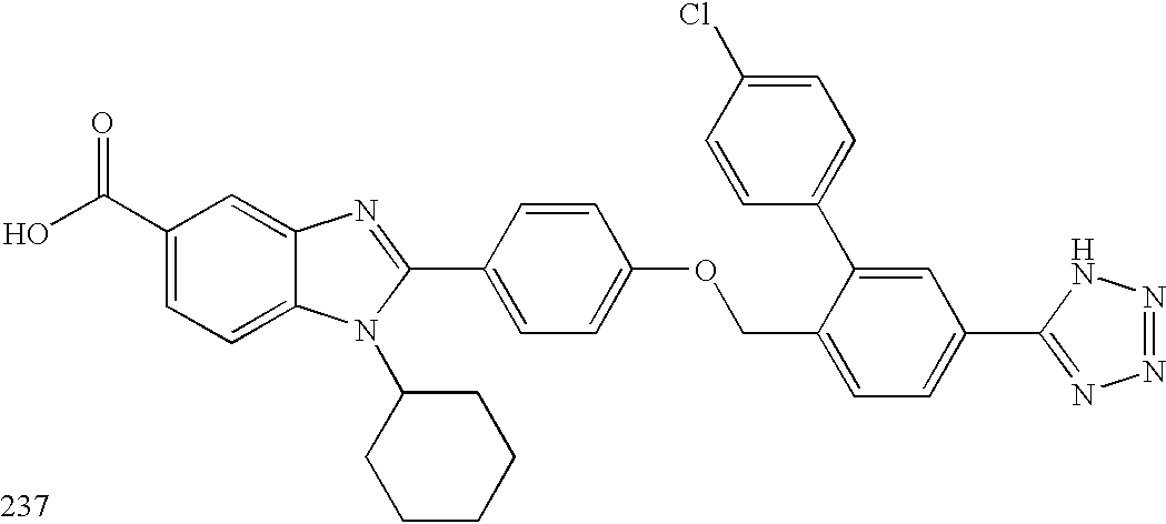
OC(C1=CC=C2C(=C1)N=C(C1=CC=C(OCC3=CC=C(C4=NN=NN4)C=C3C3=CC=C(Cl)C=C3)C=C1)N2C1CCCCC1)=O
